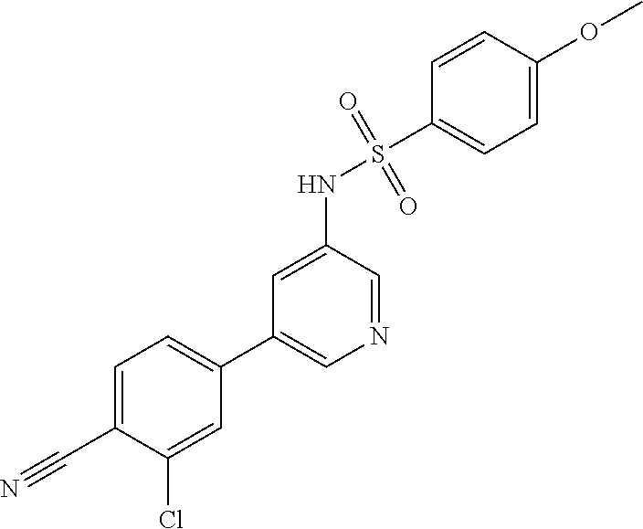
C1=C(C#N)C(Cl)=CC(C2=CN=CC(NS(C3=CC=C(OC)C=C3)(=O)=O)=C2)=C1
